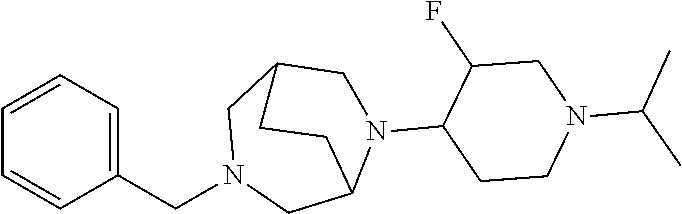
C1=CC=C(CN2CC3N(C4C(F)CN(C(C)C)CC4)CC(C2)CC3)C=C1
